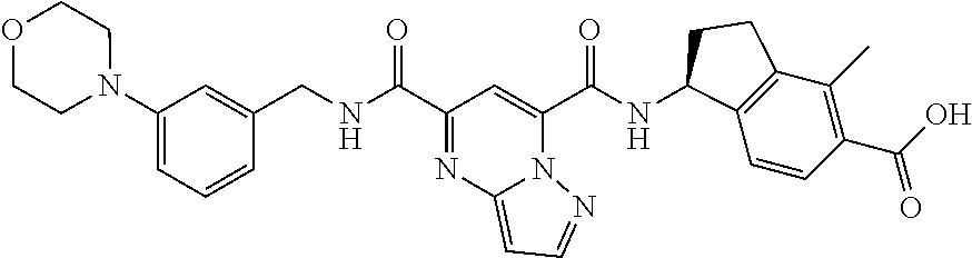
C1=CC=C(N2CCOCC2)C=C1CNC(C1=NC2=CC=NN2C(C(NC2C3=C(C(C)=C(C(O)=O)C=C3)CC2)=O)=C1)=O
